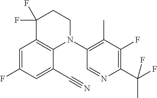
C1=C(F)C=C(C#N)C2=C1C(F)(F)CCN2C1=C(C)C(F)=C(C(F)(C)F)N=C1
